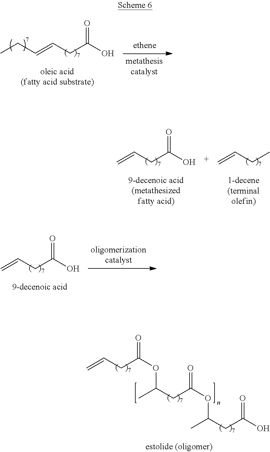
C=CCC(OC(C)CC(OC(C)CC(O)=O)=O)=O.CCC=CCC(O)=O.C=CCC(O)=O.C=CCC.C=CCC(O)=O
